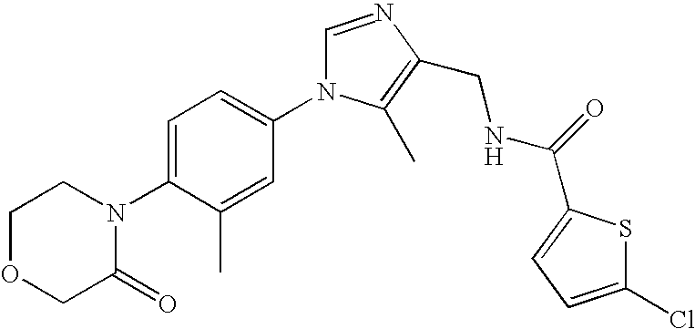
C1OCC(=O)N(C2=CC=C(N3C=NC(CNC(=O)C4=CC=C(Cl)S4)=C3C)C=C2C)C1
